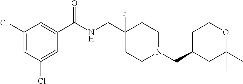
C1(Cl)=CC(Cl)=CC(C(NCC2(F)CCN(CC3CC(C)(C)OCC3)CC2)=O)=C1
